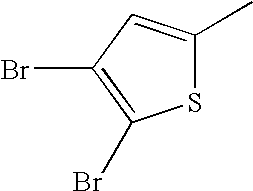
S1C(C)=CC(Br)=C1Br
